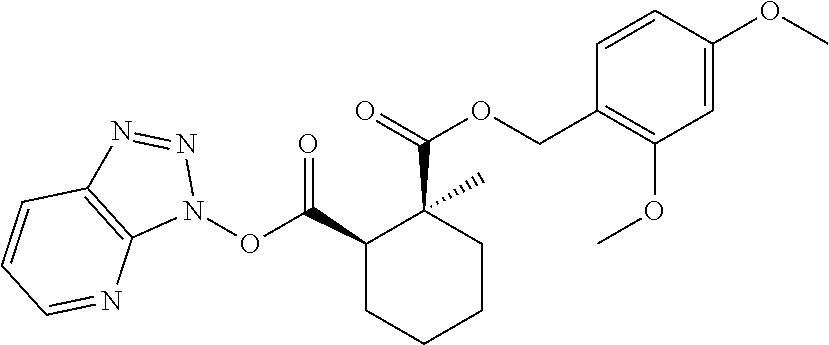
N1(OC(=O)C2CCCCC2(C(=O)OCC2=C(OC)C=C(OC)C=C2)C)N=NC2=C1N=CC=C2
